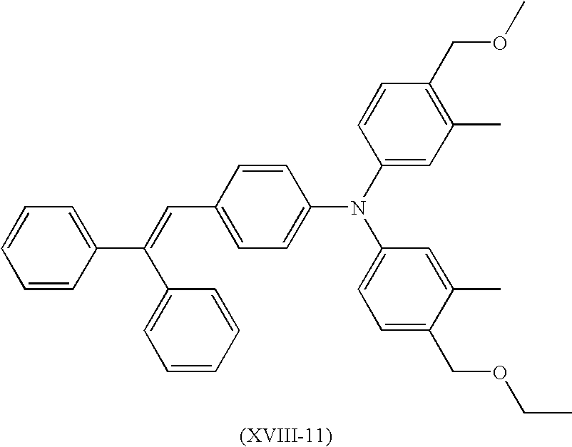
C1=C(C=C(C2=CC=CC=C2)C2=CC=CC=C2)C=CC(N(C2=CC(C)=C(COC)C=C2)C2=CC=C(COCC)C(C)=C2)=C1
